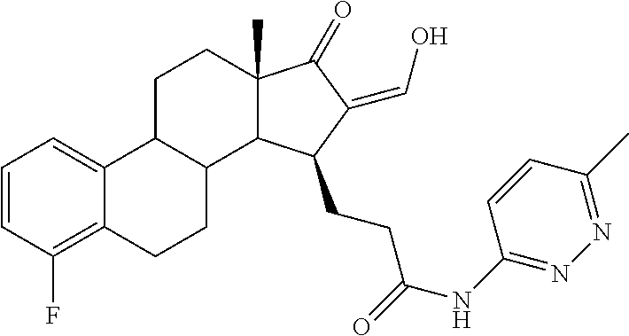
C1=CC(F)=C2C(=C1)C1C(CC2)C2C(C)(CC1)C(=O)C(=CO)C2CCC(=O)NC1=NN=C(C)C=C1
